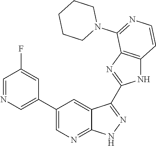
C1=NC=C(C2=CN=C3C(=C2)C(C2=NC4=C(N2)C=CN=C4N2CCCCC2)=NN3)C=C1F
